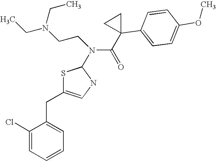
C1(Cl)=CC=CC=C1CC1=CNC(N(C(=O)C2(C3=CC=C(OC)C=C3)CC2)CCN(CC)CC)S1
